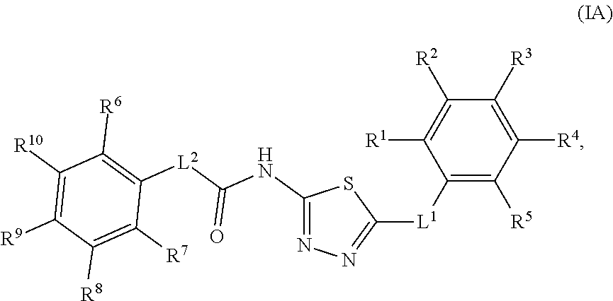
C1(NC([L2]C2=C([R6])C([R10])=C([R9])C([R8])=C2[R7])=O)=NN=C([L1]C2=C([R5])C([R4])=C([R3])C([R2])=C2[R1])S1
